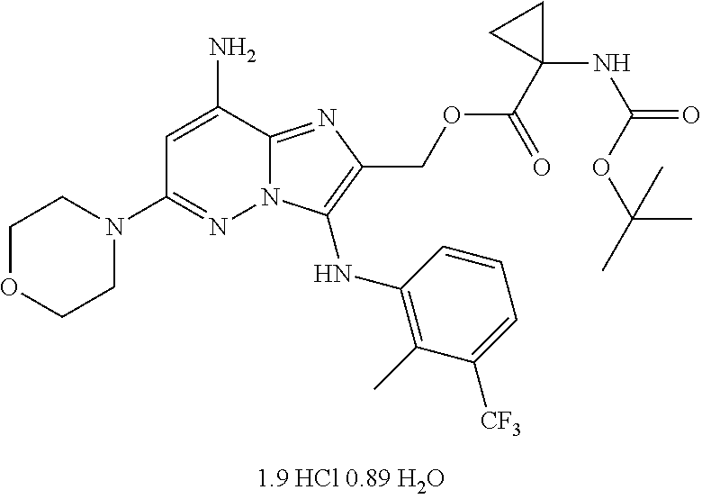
NC1=CC(N2CCOCC2)=NN2C1=NC(COC(C1(NC(=O)OC(C)(C)C)CC1)=O)=C2NC1=C(C)C([CF3])=CC=C1
